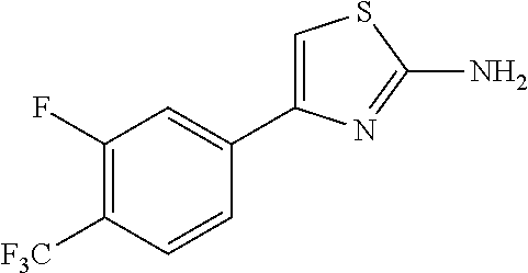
C1(F)=C([F3C])C=CC(C2=CSC(N)=N2)=C1
